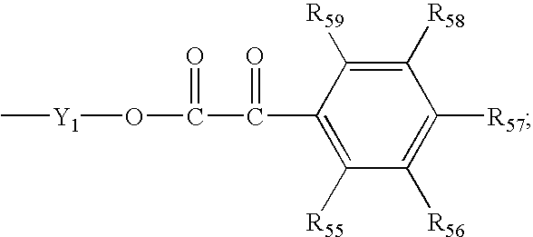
C1([R58])=C([R59])C(C(=O)C(=O)O[Y1]C)=C([R55])C([R56])=C1[R57]
